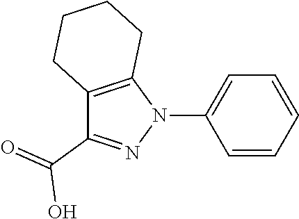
C1=CC=CC=C1N1C2=C(C(C(O)=O)=N1)CCCC2
